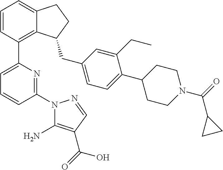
C1=CC(C2=CC=CC(N3C(N)=C(C(=O)O)C=N3)=N2)=C2C(=C1)CCC2CC1=CC=C(C2CCN(C(=O)C3CC3)CC2)C(CC)=C1
